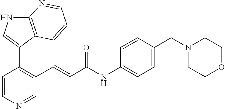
C1=CN=CC(C=CC(=O)NC2=CC=C(CN3CCOCC3)C=C2)=C1C1=CNC2=C1C=CC=N2
